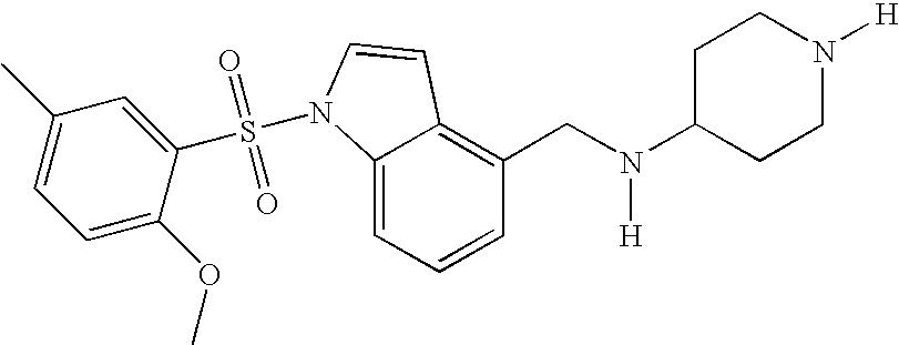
C1=CC=C2C(=C1CN(C1CCN([H])CC1)[H])C=CN2S(C1=CC(C)=CC=C1OC)(=O)=O
